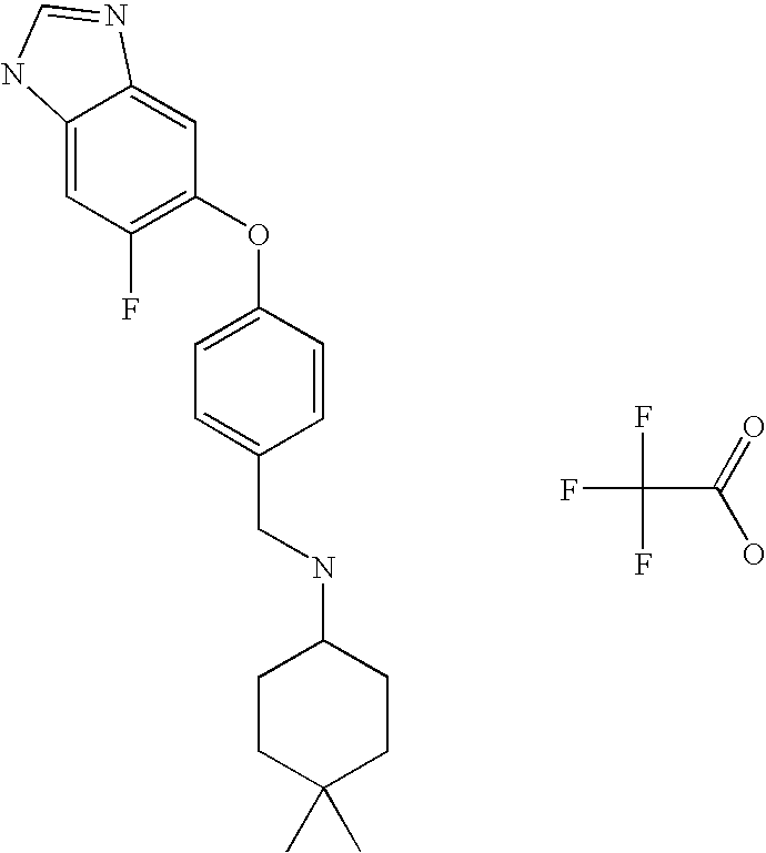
C12=CC(F)=C(OC3=CC=C(CNC4CCC(C)(C)CC4)C=C3)C=C1N=CN2.FC(F)(F)C(=O)O
